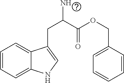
C1=CC=C2C(=C1)C(CC(N)C(OCC1=CC=CC=C1)=O)=CN2
